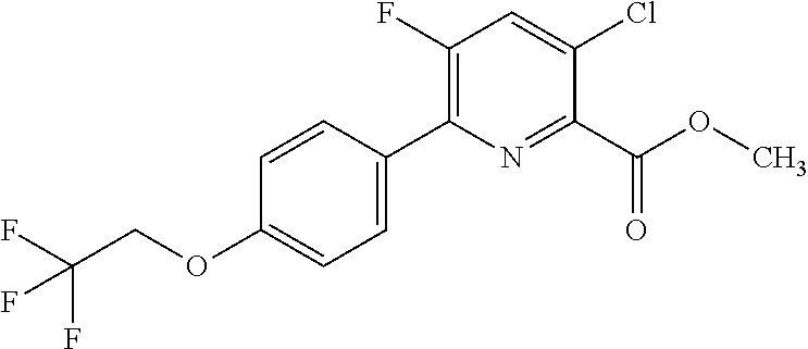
FC(F)(COC1=CC=C(C2=C(F)C=C(Cl)C(C(OC)=O)=N2)C=C1)F
